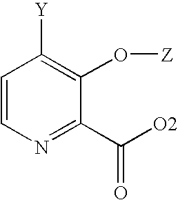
C1=CN=C(C([O2])=O)C(O[Z])=C1[Y]
